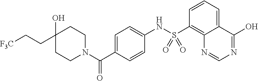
C1(O)(CC[F3C])CCN(C(C2=CC=C(NS(C3=C4C(=CC=C3)C(O)=NC=N4)(=O)=O)C=C2)=O)CC1
